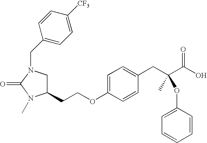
C1(CCOC2=CC=C(CC(C(O)=O)(C)OC3=CC=CC=C3)C=C2)CN(CC2=CC=C([CF3])C=C2)C(=O)N1C
